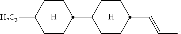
[H7C3]C1CCC(C2CCC(C=CC)CC2)CC1.[H].[H]
